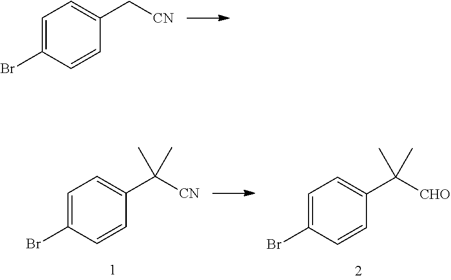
C1=C(Br)C=CC(C[CN])=C1.C1=C(Br)C=CC(C([CN])(C)C)=C1.C1=C(Br)C=CC(C([CHO])(C)C)=C1
